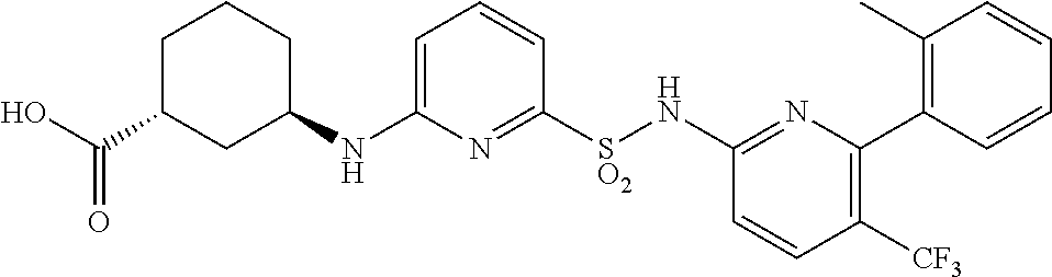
C1=C(NC2CCCC(C(O)=O)C2)N=C([SO2]NC2=NC(C3=C(C)C=CC=C3)=C([CF3])C=C2)C=C1
